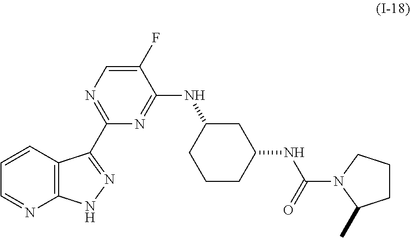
C12=C(C=CC=N1)C(C1=NC=C(F)C(NC3CCCC(NC(N4C(C)CCC4)=O)C3)=N1)=NN2
